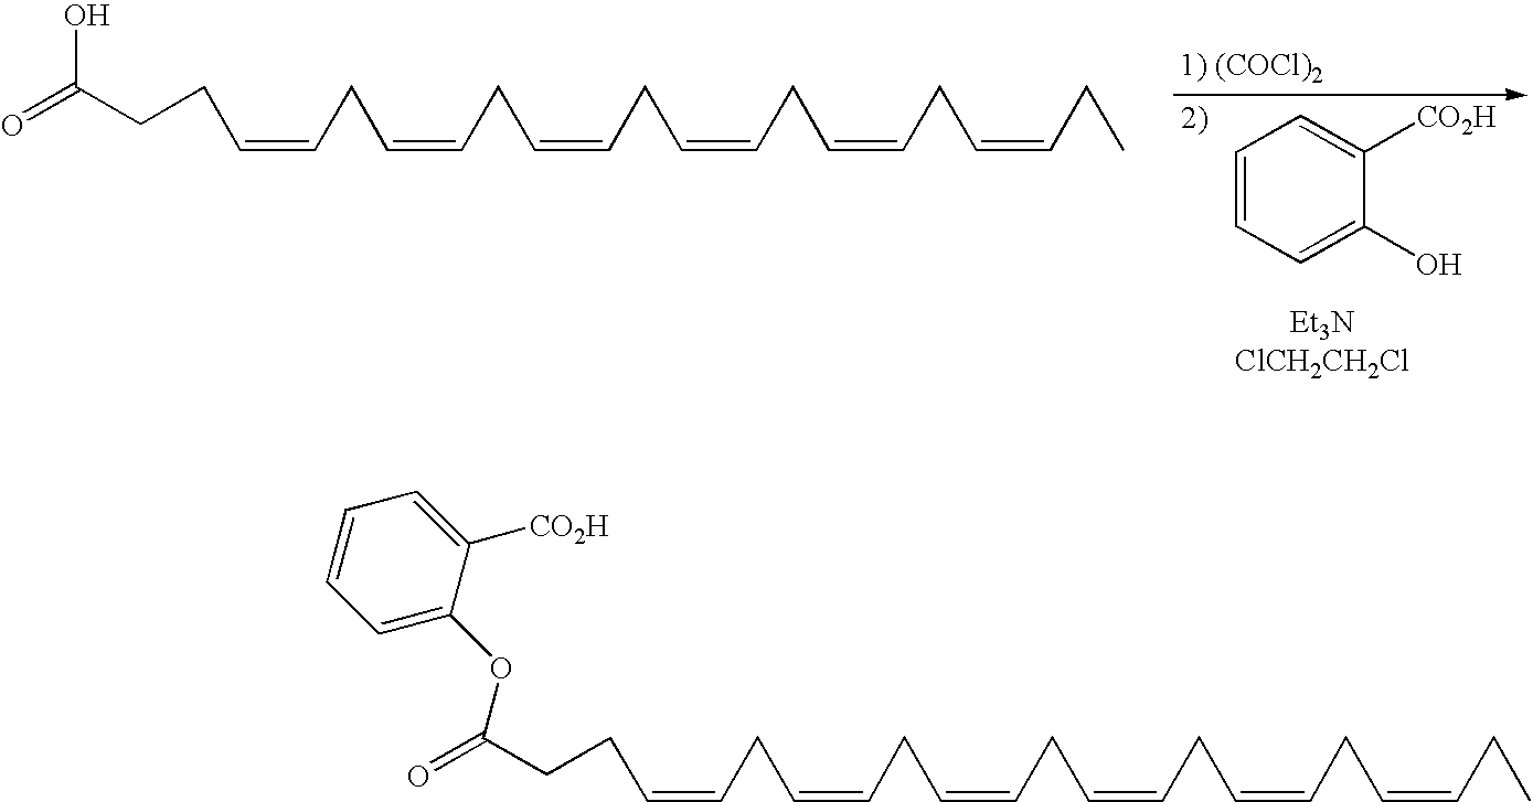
OC(=O)CCC=CCC=CCC=CCC=CCC=CCC=CCC.C1=CC=C(O)C([CO2H])=C1.O=C(CCC=CCC=CCC=CCC=CCC=CCC=CCC)OC1=CC=CC=C1[CO2H]
